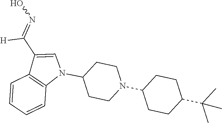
N1(C2CCN(C3CCC(C(C)(C)C)CC3)CC2)C=C(C([H])=NO)C2=C1C=CC=C2
